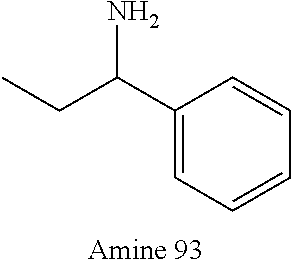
C(C1=CC=CC=C1)(CC)N
